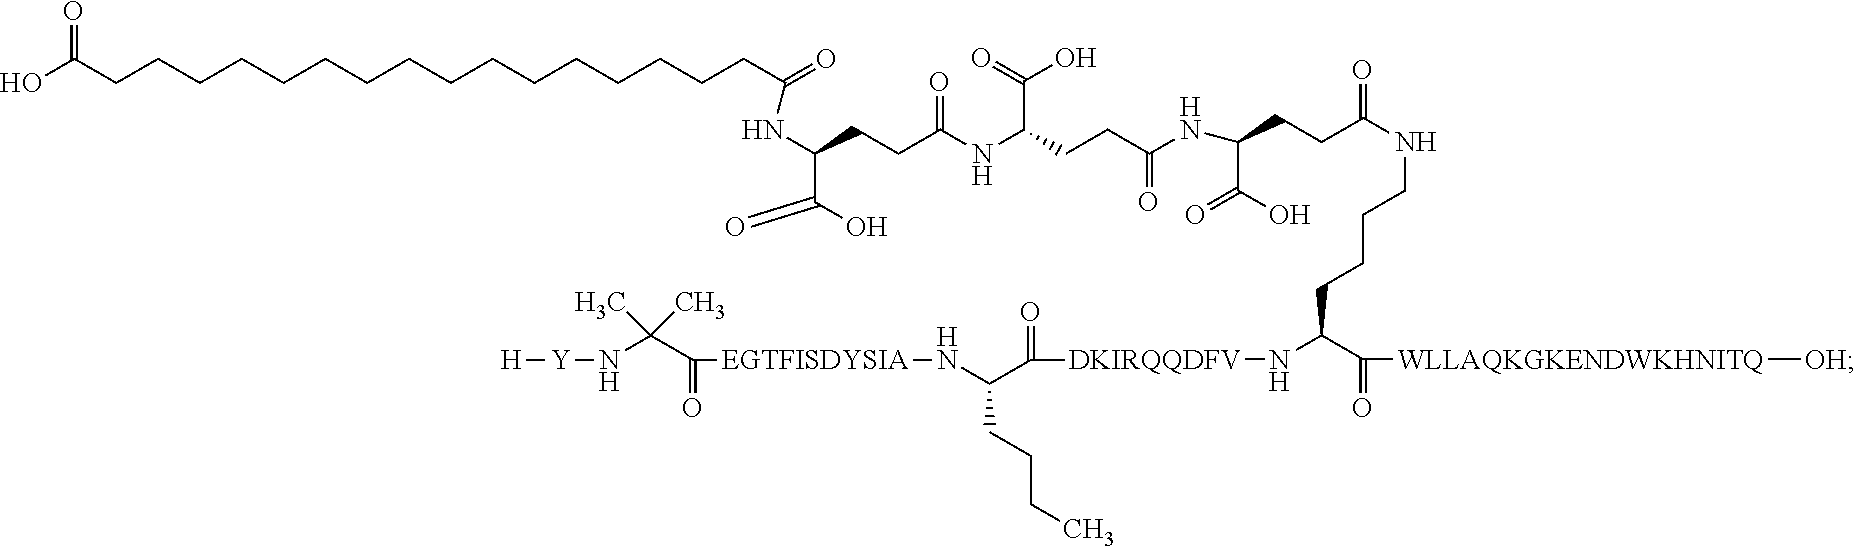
OC(CCCCCCCCCCCCCCCCC(=O)NC(C(O)=O)CCC(NC(CCC(NC(CCC(=O)NCCCCC(N[DKIRQQDFV]C(C(N[EGTFISDYSIA]C(C(N[Y][H])(C)C)=O)CCCC)=O)C([WLLAQKGKENDWKHNITQ][OH])=O)C(O)=O)=O)C(=O)O)=O)=O
